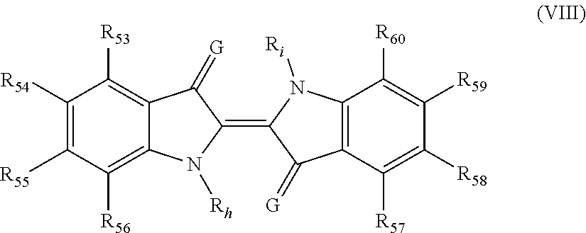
C1([R54])=C([R55])C([R56])=C2C(=C1[R53])C(=[G])C(=C1C(=[G])C3=C(N1[Ri])C([R60])=C([R59])C([R58])=C3[R57])N2[Rh]
